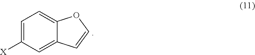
C1=C([X])C=C2C(=C1)OC=C2
